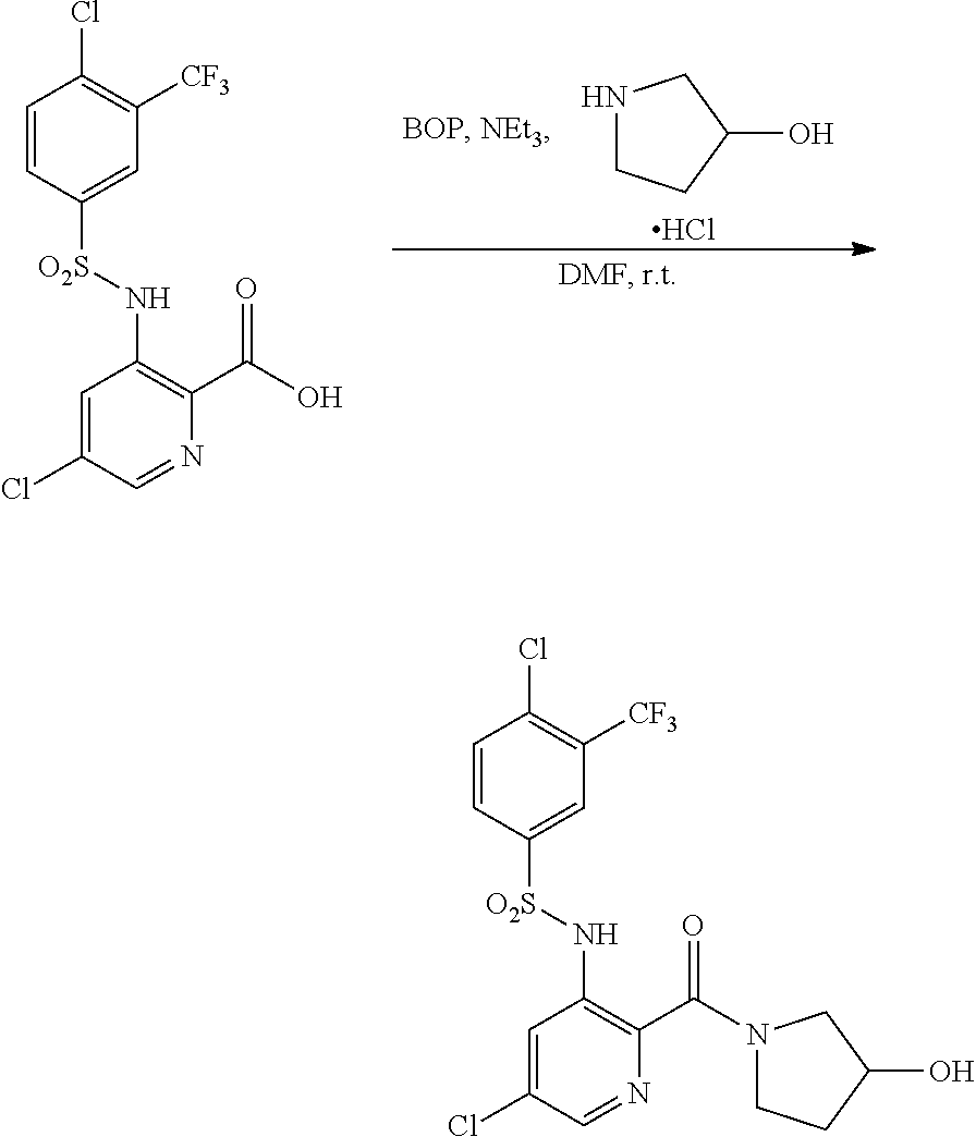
C1=CC([O2S]NC2=C(C(O)=O)N=CC(Cl)=C2)=CC([CF3])=C1Cl.N1CCC(O)C1.Cl.C1=CC([O2S]NC2=C(C(N3CCC(O)C3)=O)N=CC(Cl)=C2)=CC([CF3])=C1Cl
